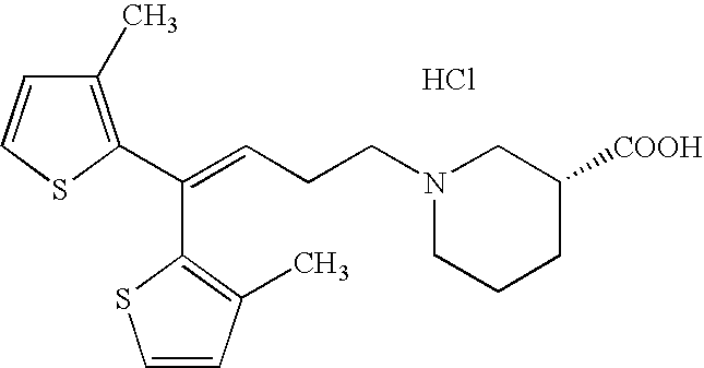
C1(C)=C(C(=CCCN2CCCC([COOH])C2)C2=C(C)C=CS2)SC=C1.Cl
